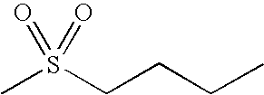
CS(CCCC)(=O)=O
